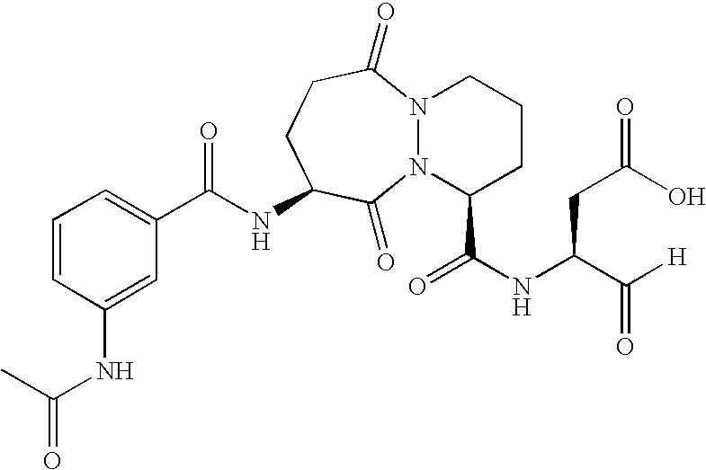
C1(C(NC2CCC(=O)N3N(C2=O)C(C(NC(C([H])=O)CC(O)=O)=O)CCC3)=O)=CC=CC(NC(=O)C)=C1
